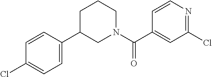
C1=CC(Cl)=CC=C1C1CCCN(C(C2=CC(Cl)=NC=C2)=O)C1
